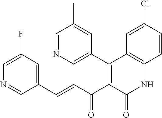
C1(C2=C(C(C=CC3=CC(F)=CN=C3)=O)C(=O)NC3=C2C=C(Cl)C=C3)=CN=CC(C)=C1
